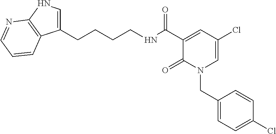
C1(CCCCNC(C2=CC(Cl)=CN(CC3=CC=C(Cl)C=C3)C2=O)=O)=CNC2=C1C=CC=N2
